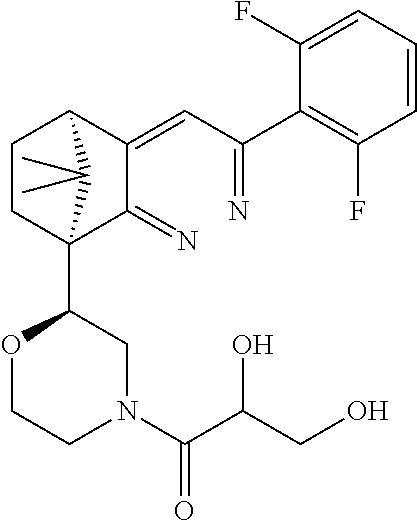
C1CC2(C3OCCN(C(C(CO)O)=O)C3)C(=N)C(=CC(=N)C3=C(F)C=CC=C3F)C1C2(C)C
